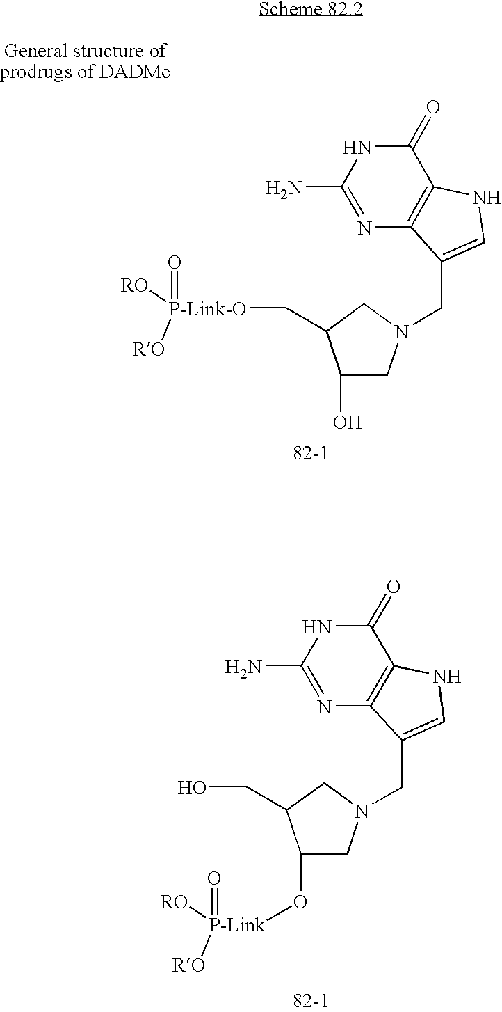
N1=C(N)NC(=O)C2=C1C(CN1CC(O)C(C[P-Link-O](=O)([RO])[RO])C1)=CN2.N1=C(N)NC(=O)C2=C1C(CN1CC(O[P-Link](=O)([RO])[RO])C(CO)C1)=CN2
